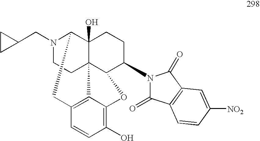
N1(CC2CC2)CCC23C4(O)C1CC1=C2C(=C(O)C=C1)OC3C(N1C(=O)C2=C(C1=O)C=C([NO2])C=C2)CC4
